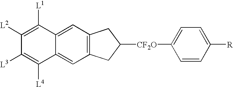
C1([L2])=C([L1])C2=CC3=C(C=C2C([L4])=C1[L3])CC([CF2O]C1=CC=C([R])C=C1)C3
